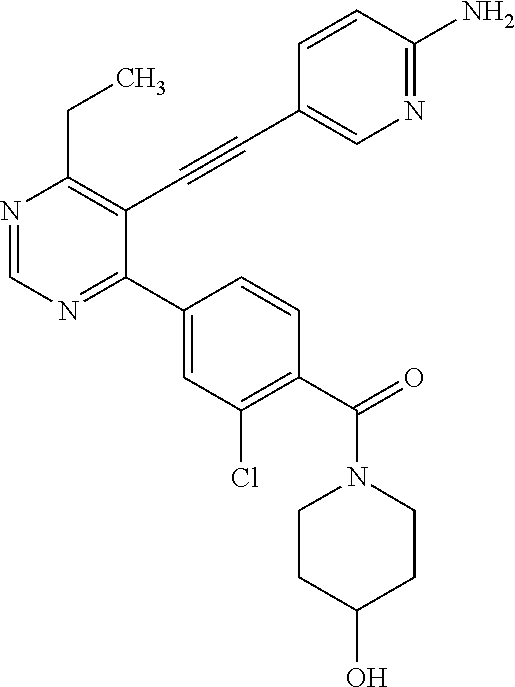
N1=CN=C(C2=CC(Cl)=C(C(=O)N3CCC(O)CC3)C=C2)C(C#CC2=CN=C(N)C=C2)=C1CC
